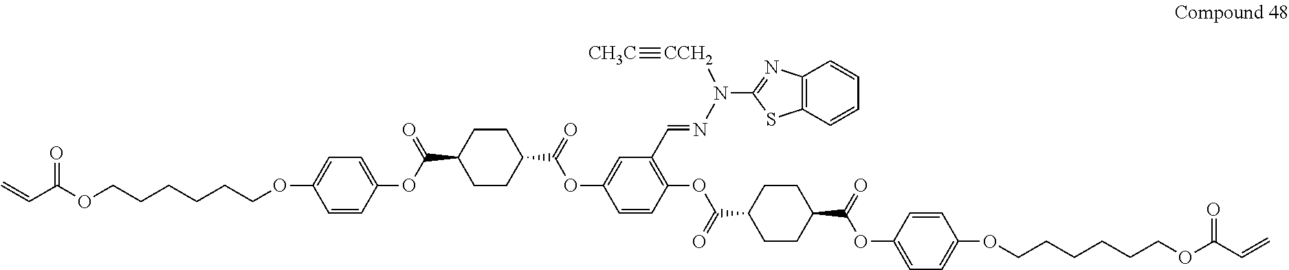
C1CC(C(=O)OC2=CC(C=NN(C3=NC4=C(S3)C=CC=C4)[CCH2]#[CH3C])=C(OC(C3CCC(C(=O)OC4=CC=C(OCCCCCCOC(C=C)=O)C=C4)CC3)=O)C=C2)CCC1C(OC1=CC=C(OCCCCCCOC(C=C)=O)C=C1)=O
